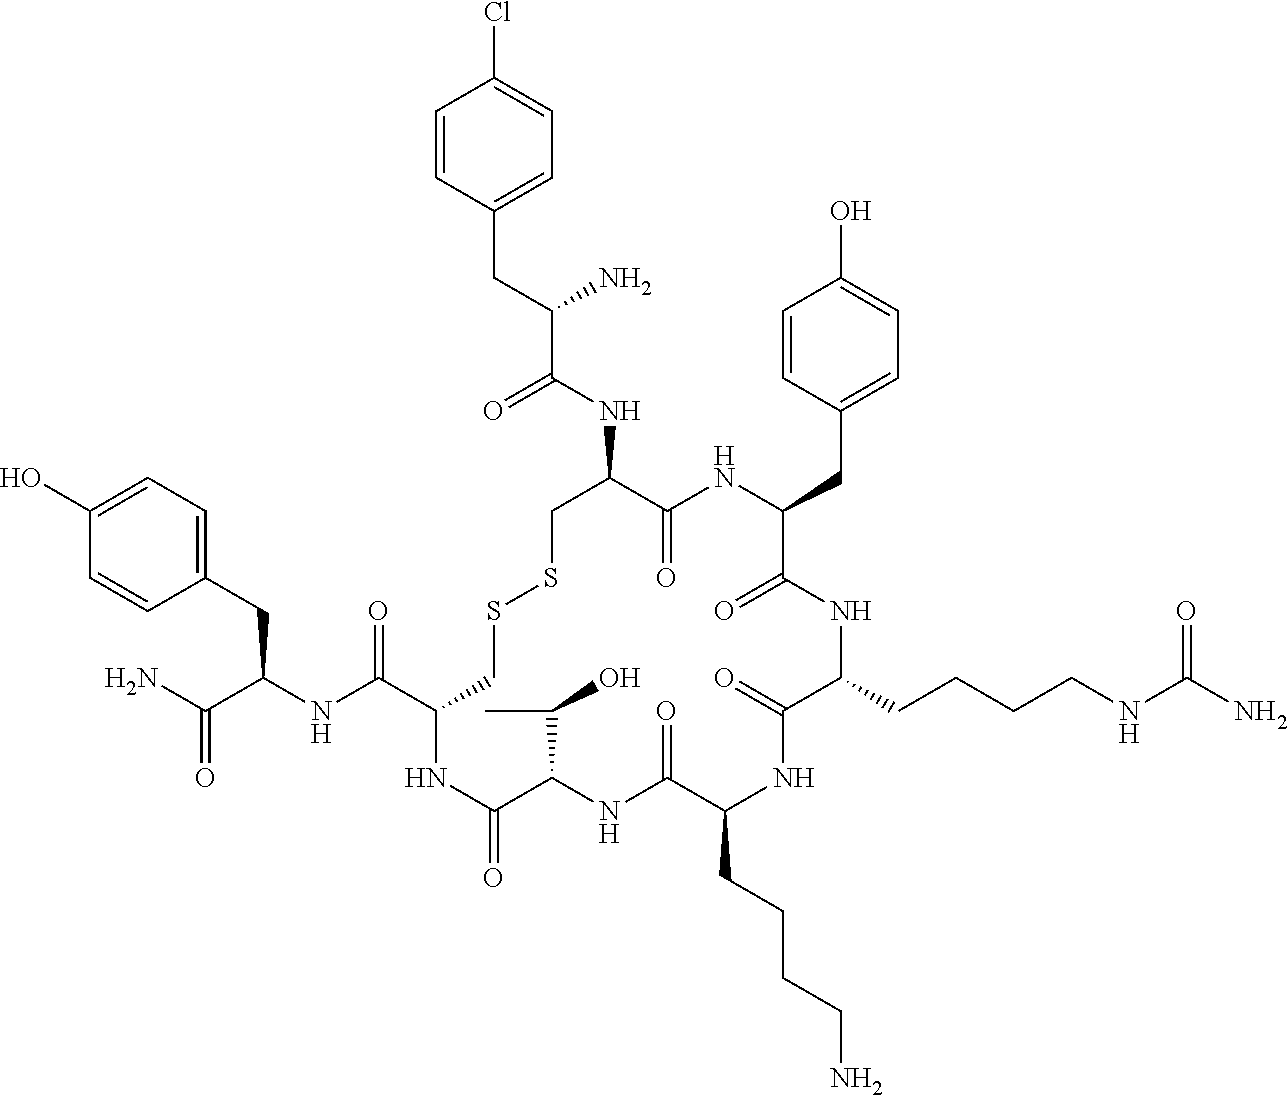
C1=C(O)C=CC(CC(NC(C2CSSCC(NC(C(CC3=CC=C(Cl)C=C3)N)=O)C(=O)NC(CC3=CC=C(O)C=C3)C(=O)NC(CCCCNC(N)=O)C(=O)NC(CCCCN)C(=O)NC(C(C)O)C(=O)N2)=O)C(N)=O)=C1
